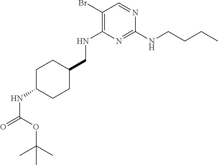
C1(Br)=C(NCC2CCC(NC(=O)OC(C)(C)C)CC2)N=C(NCCCC)N=C1
